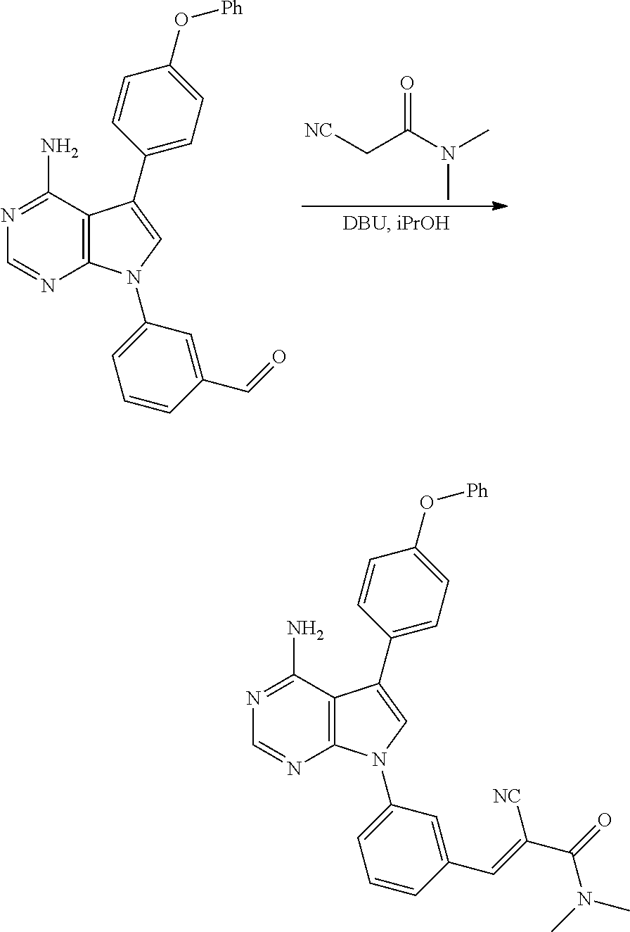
C(C(N(C)C)=O)[NC].C12=C(N(C3=CC=CC(C=O)=C3)C=C1C1=CC=C(O[Ph])C=C1)N=CN=C2N.C12=C(N(C3=CC=CC(C=C(C(=O)N(C)C)[NC])=C3)C=C1C1=CC=C(O[Ph])C=C1)N=CN=C2N
